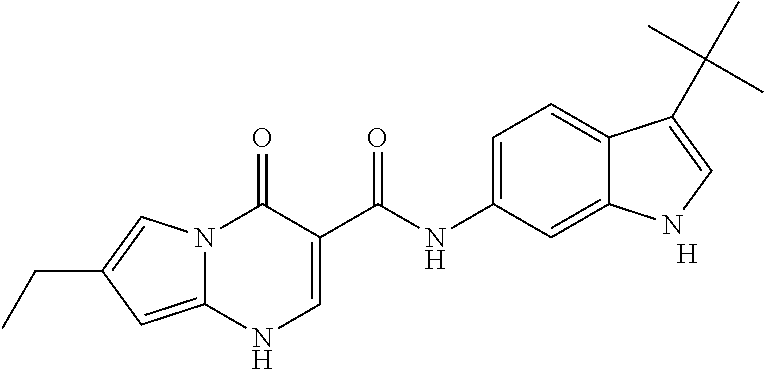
N12C(=CC(CC)=C1)NC=C(C(NC1=CC=C3C(=C1)NC=C3C(C)(C)C)=O)C2=O.[H]
